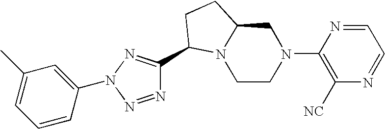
C1=CC(N2N=C(C3N4CCN(C5=C([NC])N=CC=N5)CC4CC3)N=N2)=CC(C)=C1
